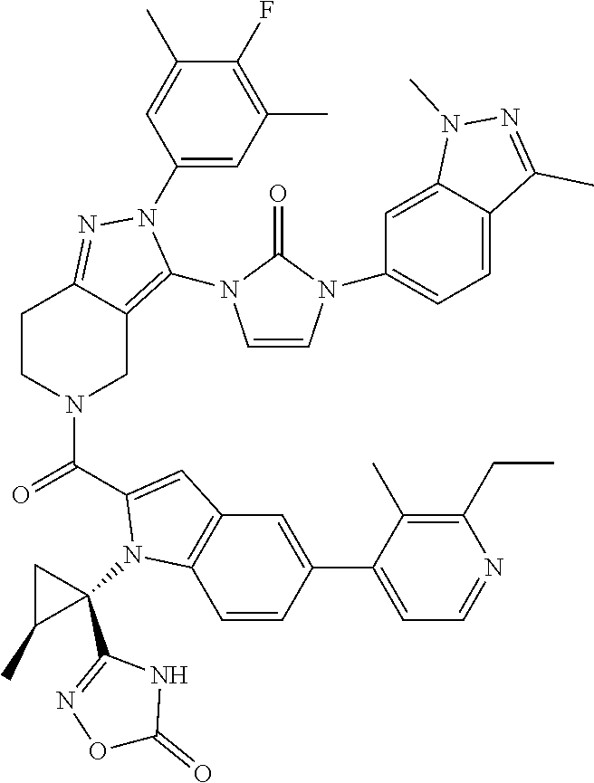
C1(F)=C(C)C=C(N2C(N3C=CN(C4=CC=C5C(=C4)N(C)N=C5C)C3=O)=C3CN(C(=O)C4=CC5=C(C=CC(C6=CC=NC(CC)=C6C)=C5)N4C4(C5=NOC(=O)N5)CC4C)CCC3=N2)C=C1C
